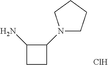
C1CC(N2CCCC2)C1N.Cl
